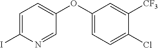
C1(OC2=CC=C(Cl)C([CF3])=C2)=CC=C(I)N=C1
